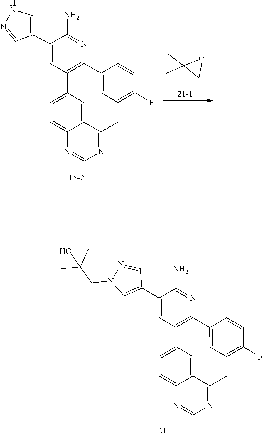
CC1(C)OC1.N1N=CC(C2=CC(C3=CC=C4C(=C3)C(C)=NC=N4)=C(C3=CC=C(F)C=C3)N=C2N)=C1.C1=CC(F)=CC=C1C1=C(C2=CC=C3C(=C2)C(C)=NC=N3)C=C(C2=CN(CC(C)(O)C)N=C2)C(N)=N1
